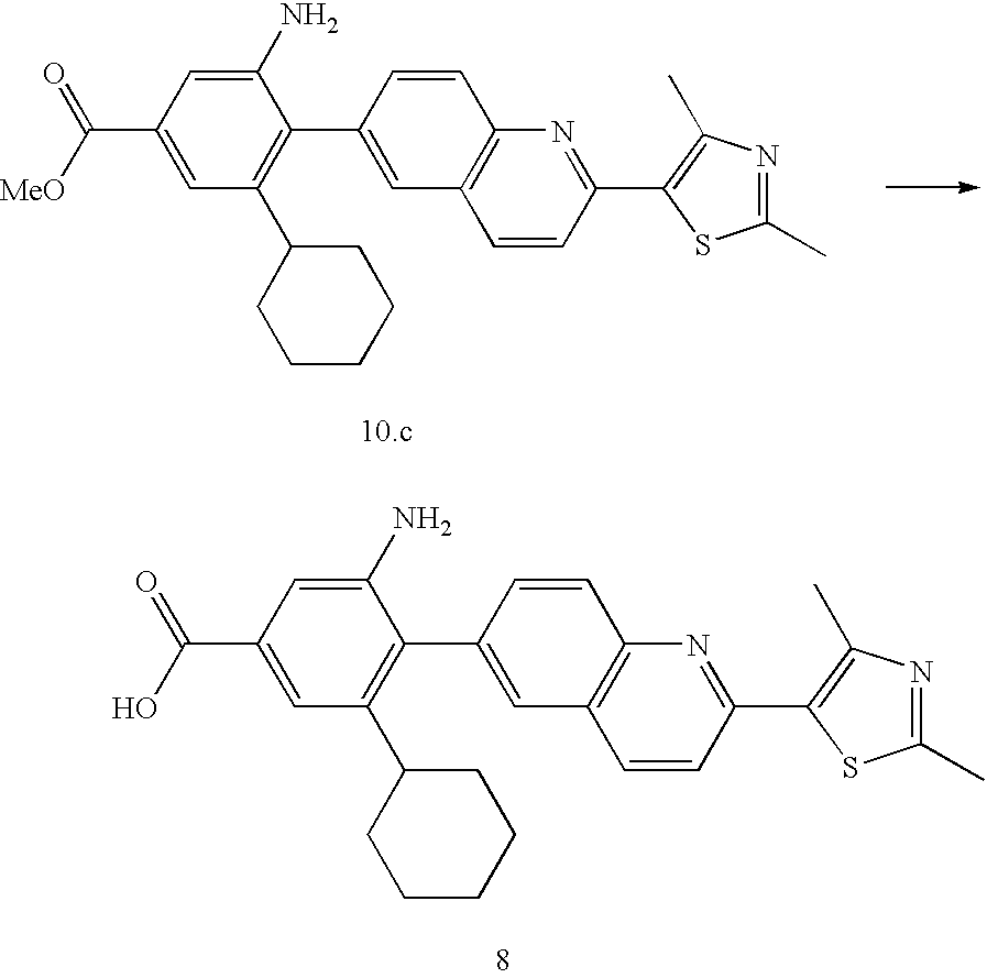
NC1=CC(C(=O)O)=CC(C2CCCCC2)=C1C1=CC2=C(C=C1)N=C(C1=C(C)N=C(C)S1)C=C2.NC1=CC(C(=O)[MeO])=CC(C2CCCCC2)=C1C1=CC2=C(C=C1)N=C(C1=C(C)N=C(C)S1)C=C2
